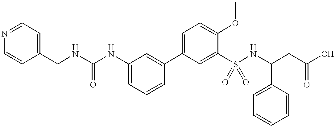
C1=NC=CC(CNC(NC2=CC=CC(C3=CC=C(OC)C(S(NC(CC(O)=O)C4=CC=CC=C4)(=O)=O)=C3)=C2)=O)=C1
